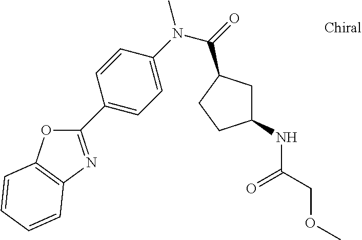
C1(C2=CC=C(N(C)C(=O)C3CC(NC(=O)COC)CC3)C=C2)=NC2=C(O1)C=CC=C2
